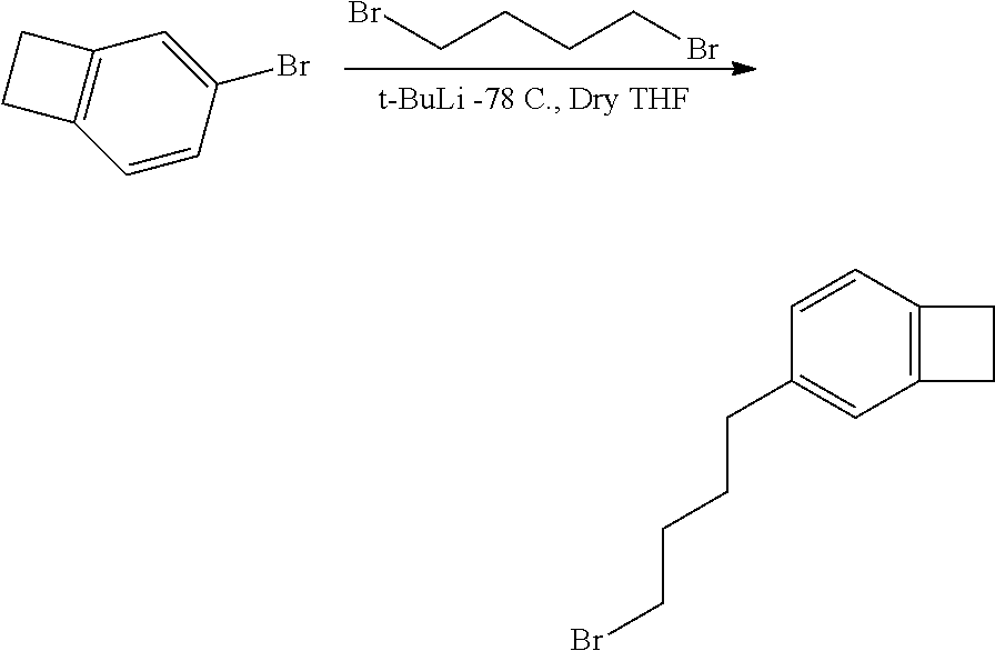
BrCCCCBr.C1=CC(Br)=CC2=C1CC2.C12=C(C=CC(CCCCBr)=C1)CC2
